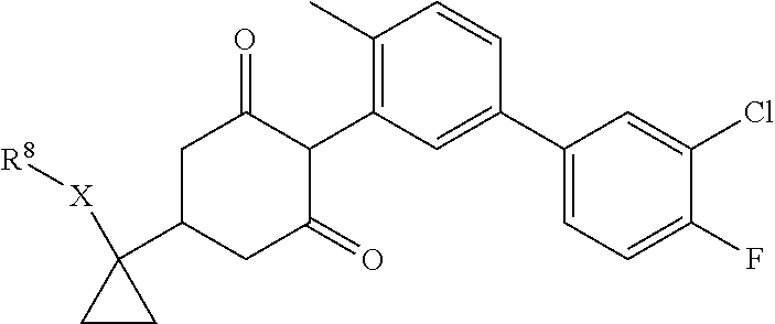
C1(C2=CC(C3C(=O)CC(C4([X][R8])CC4)CC3=O)=C(C)C=C2)=CC=C(F)C(Cl)=C1
